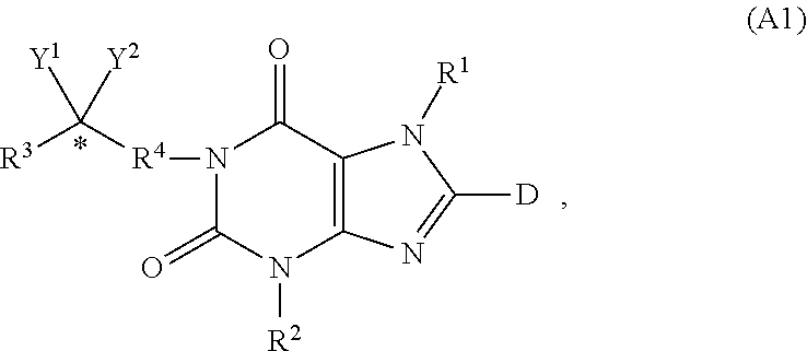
N1([R4]C([R3])([Y1])[Y2])C(=O)N([R2])C2=C(C1=O)N([R1])C([D])=N2
